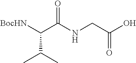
[BocHN]C(C(NCC(O)=O)=O)C(C)C
